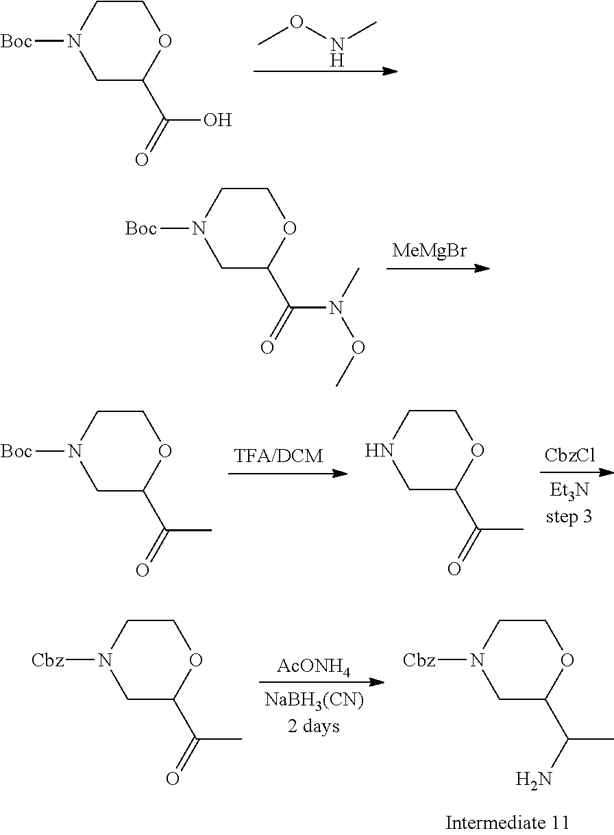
CONC.C1CN([Boc])CC(C(O)=O)O1.[MeMgBr].C1CN([Boc])CC(C(N(C)OC)=O)O1.[CbzCl].[Et3Nstep 3].C1CN([Boc])CC(C(C)=O)O1.C1CNCC(C(C)=O)O1.C1CN([Cbz])CC(C(C)N)O1.C1CN([Cbz])CC(C(C)=O)O1.[AcONH4].[NaBH3(CN)2 days]
